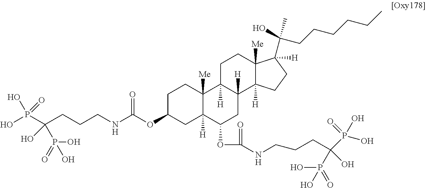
C1C(OC(NCCCC(P(O)(=O)O)(O)P(O)(O)=O)=O)CC2([H])C([Me])(C1)C1([H])C([H])(CC2OC(NCCCC(P(O)(O)=O)(P(=O)(O)O)O)=O)C2([H])C([Me])(CC1)C(C(O)(C)CCCCCC)([H])CC2
